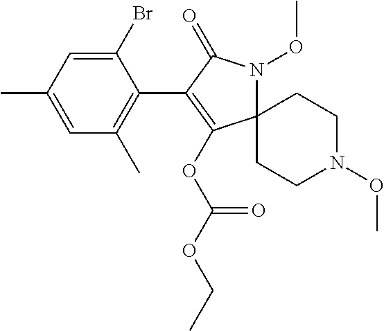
C12(N(OC)C(=O)C(C3=C(C)C=C(C)C=C3Br)=C1OC(OCC)=O)CCN(OC)CC2
